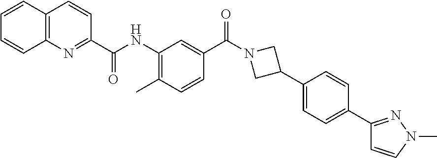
C1(C(NC2=C(C)C=CC(C(N3CC(C4=CC=C(C5=NN(C)C=C5)C=C4)C3)=O)=C2)=O)=NC2=C(C=C1)C=CC=C2
